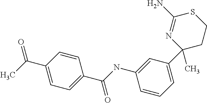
C1(N)=NC(C2=CC=CC(NC(C3=CC=C(C(C)=O)C=C3)=O)=C2)(C)CCS1
